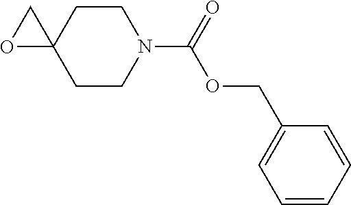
O1C2(C1)CCN(C(=O)OCC1=CC=CC=C1)CC2
